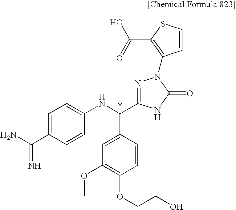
C1=C(C(=N)N)C=CC(NC(C2=CC(OC)=C(OCCO)C=C2)C2=NN(C3=C(C(=O)O)SC=C3)C(=O)N2)=C1
